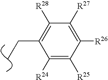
C1([R24])=C([R25])C([R26])=C([R27])C([R28])=C1CC
